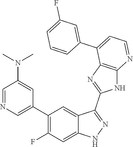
C1=NC=C(C2=C(F)C=C3C(=C2)C(C2=NC4=C(N2)N=CC=C4C2=CC(F)=CC=C2)=NN3)C=C1N(C)C
